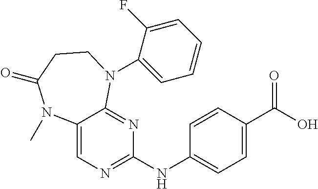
C12=CN=C(NC3=CC=C(C(O)=O)C=C3)N=C1N(C1=CC=CC=C1F)CCC(=O)N2C
